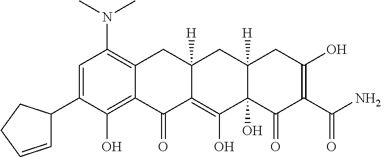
C1=C(C2C=CCC2)C(O)=C2C(=C1N(C)C)CC1([H])C(=C(O)C3(O)C([H])(C1)CC(O)=C(C(N)=O)C3=O)C2=O
